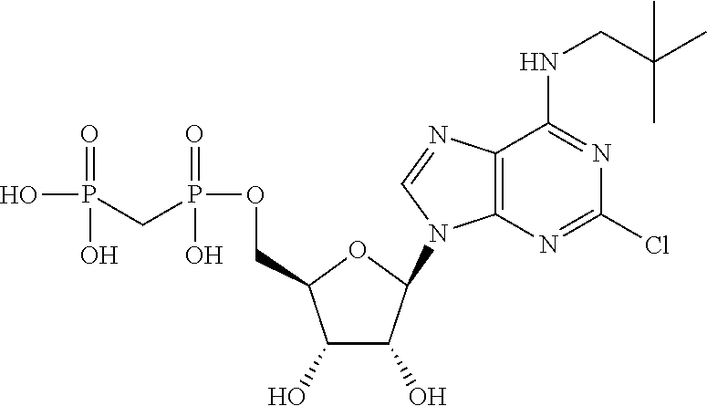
C1(O)C(O)C(N2C3=C(N=C2)C(NCC(C)(C)C)=NC(Cl)=N3)OC1COP(CP(O)(=O)O)(=O)O
